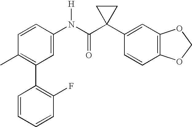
C1=CC(N(C(C2(C3=CC4=C(C=C3)OCO4)CC2)=O)[H])=CC(C2=C(F)C=CC=C2)=C1C
